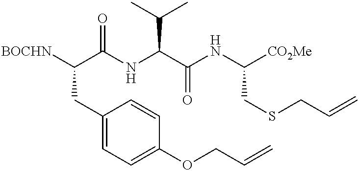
[BOCHN]C(C(NC(C(NC(CSCC=C)[CO2Me])=O)C(C)C)=O)CC1=CC=C(OCC=C)C=C1
